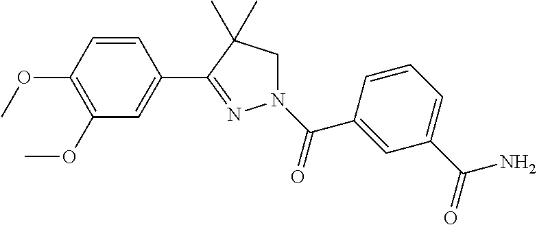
C1=CC(OC)=C(OC)C=C1C1=NN(C(=O)C2=CC(C(=O)N)=CC=C2)CC1(C)C
